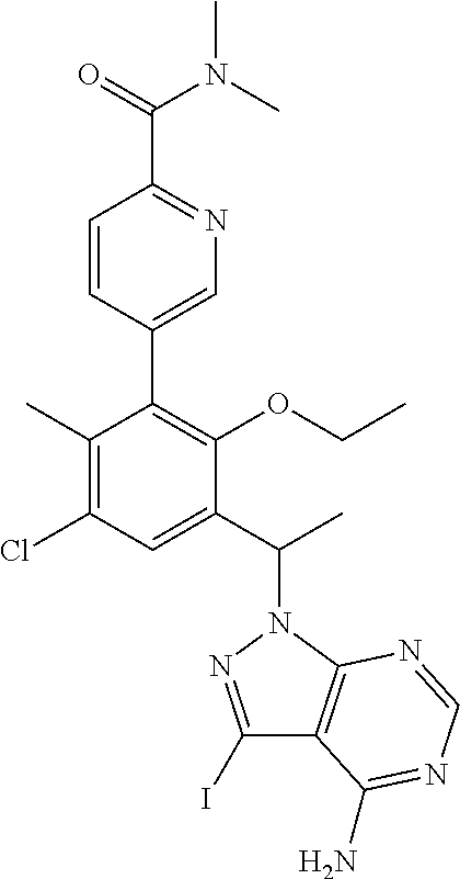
C1(C)=C(Cl)C=C(C(C)N2N=C(I)C3=C2N=CN=C3N)C(OCC)=C1C1=CN=C(C(=O)N(C)C)C=C1
